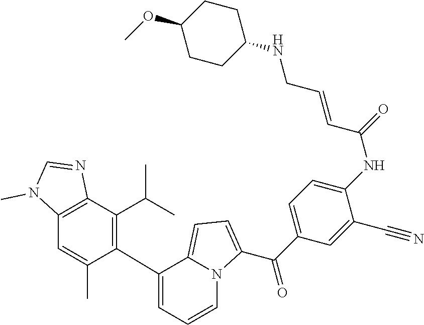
C1(C2=C(C(C)C)C3=C(C=C2C)N(C)C=N3)=CC=CN2C1=CC=C2C(C1=CC=C(NC(=O)C=CCNC2CCC(OC)CC2)C(C#N)=C1)=O
